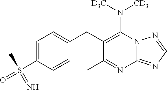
N(C1=C(CC2=CC=C(S(=O)(=N)C)C=C2)C(C)=NC2=NC=NN12)([D3C])[CD3]
